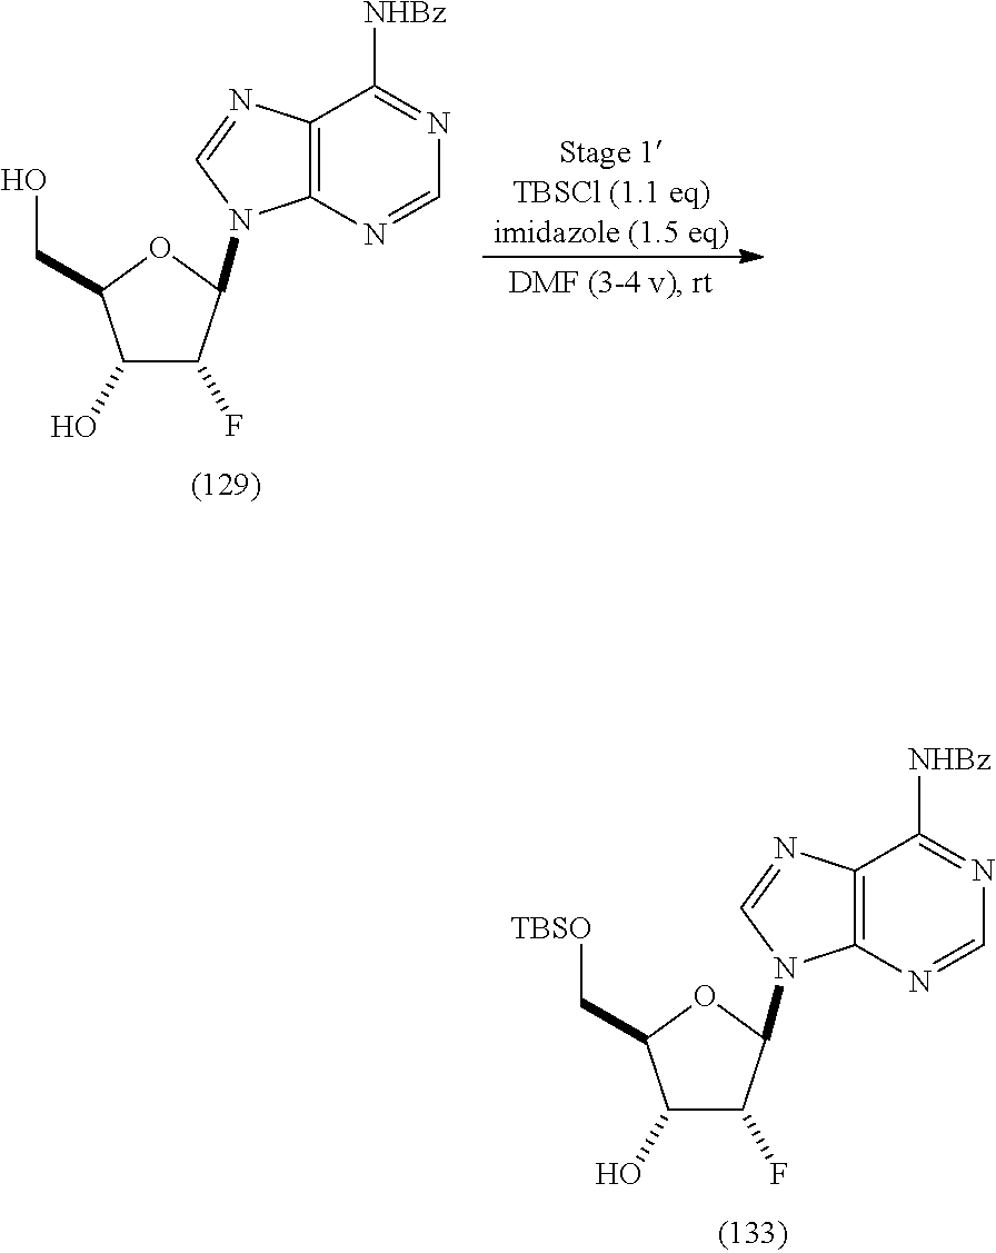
C12=C(N=CN=C1[NHBz])N(C1C(F)C(O)C(C[TBSO])O1)C=N2.C12=C(N=CN=C1[NHBz])N(C1C(F)C(O)C(CO)O1)C=N2
